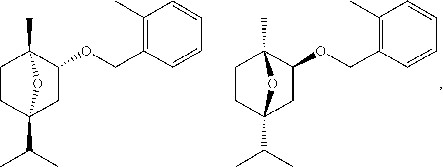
C1C2(C(C)C)CC(OCC3=C(C)C=CC=C3)C(C)(C1)O2.C1C2(C(C)C)CC(OCC3=C(C)C=CC=C3)C(C)(C1)O2
